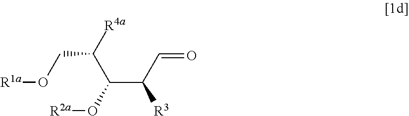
C([R3])(C=O)C(C(CO[R1a])[R4a])O[R2a]
